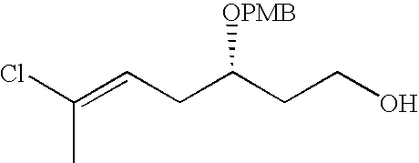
C(O)CC([OPMB])CC=C(Cl)C
